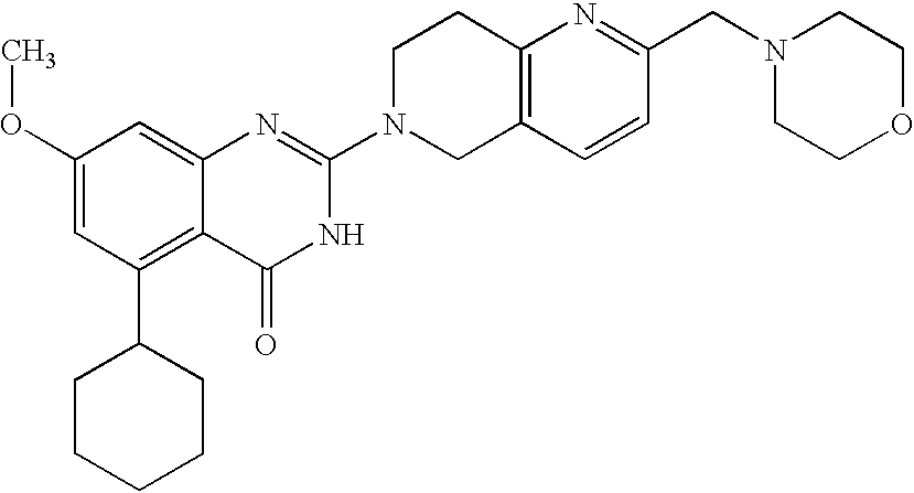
C1(OC)=CC(C2CCCCC2)=C2C(=C1)N=C(N1CC3=C(CC1)N=C(CN1CCOCC1)C=C3)NC2=O
